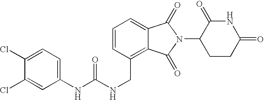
N(CC1=C2C(=CC=C1)C(=O)N(C1CCC(=O)NC1=O)C2=O)C(NC1=CC=C(Cl)C(Cl)=C1)=O
